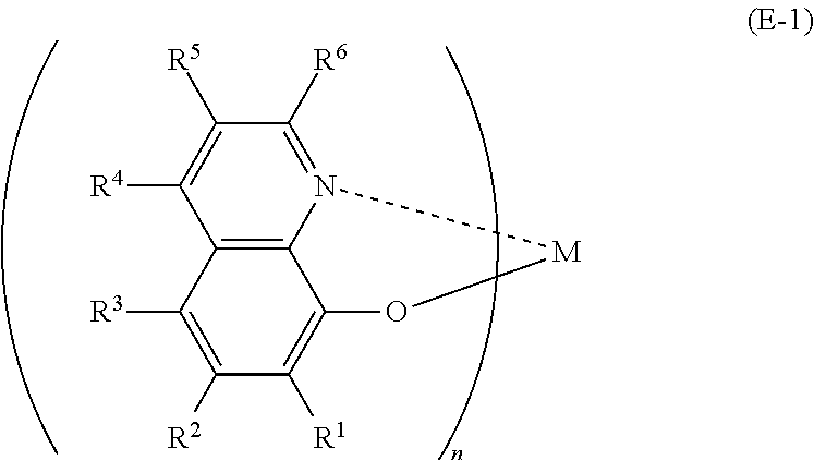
C12=C3N(=C([R6])C([R5])=C1[R4])[M]OC3=C([R1])C([R2])=C2[R3]
